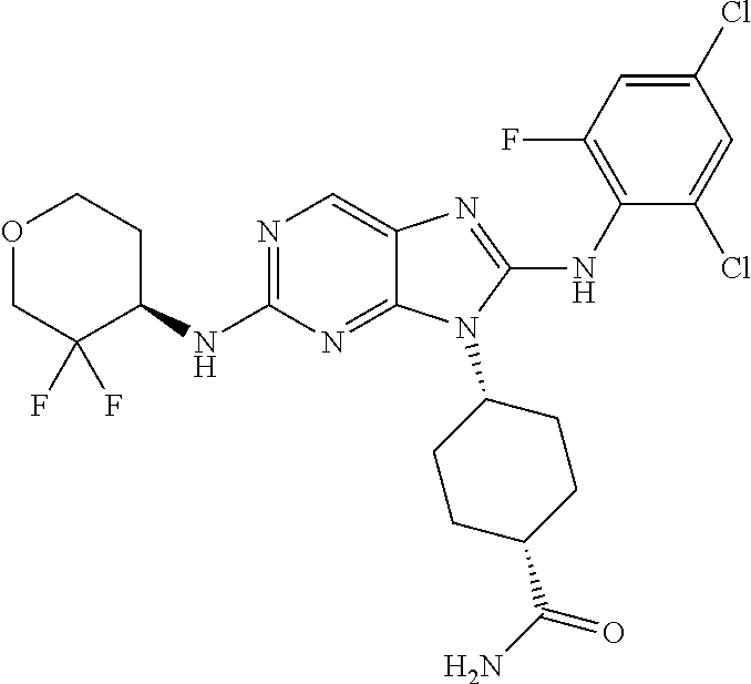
N1=C(NC2CCOCC2(F)F)N=C2C(=C1)N=C(NC1=C(F)C=C(Cl)C=C1Cl)N2C1CCC(C(N)=O)CC1
